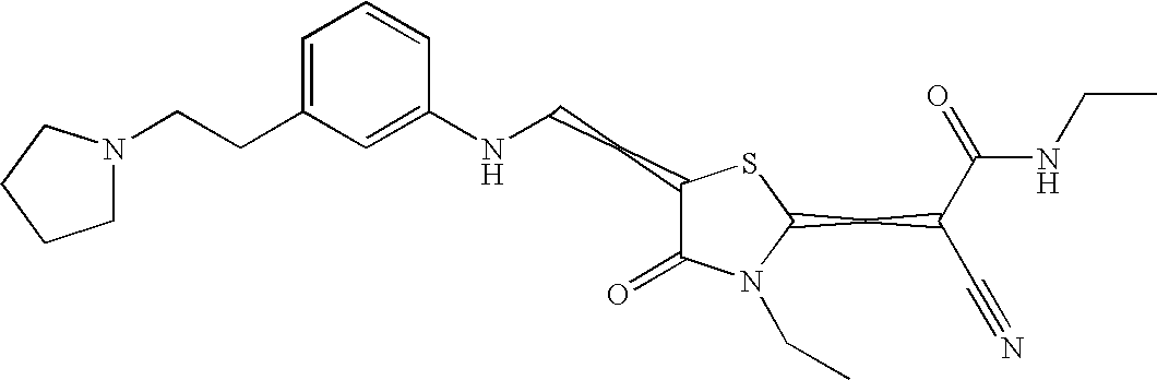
C1=C(CCN2CCCC2)C=C(NCCC2C(=O)N(CC)C(CC(C#N)C(=O)NCC)S2)C=C1
